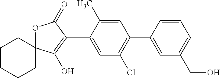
C1CCCC2(C1)OC(=O)C(C1=CC(Cl)=C(C3=CC(CO)=CC=C3)C=C1C)=C2O
